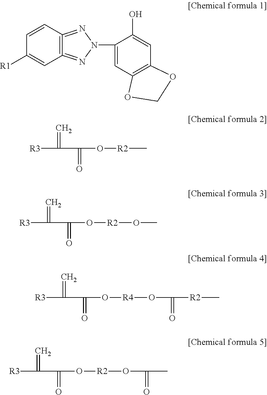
C12=C(=NN(C3=CC4=C(C=C3O)OCO4)N=1)C=CC([R1])=C2.[R3]C(C(O[R2]C)=O)=C.[R3]C(C(O[R2]OC)=O)=C.[R3]C(C(O[R4]OC([R2]C)=O)=O)=C.[R3]C(C(O[R2]OC(C)=O)=O)=C
